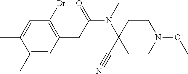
C1(C)=CC(CC(N(C2(C#N)CCN(OC)CC2)C)=O)=C(Br)C=C1C
